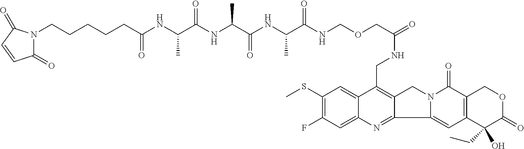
C1(SC)=C(F)C=C2C(=C1)C(CNC(COCNC(C(NC(C(NC(C(NC(CCCCCN1C(=O)C=CC1=O)=O)C)=O)C)=O)C)=O)=O)=C1C(=N2)C2=CC3=C(C(=O)N2C1)COC(=O)C3(CC)O
